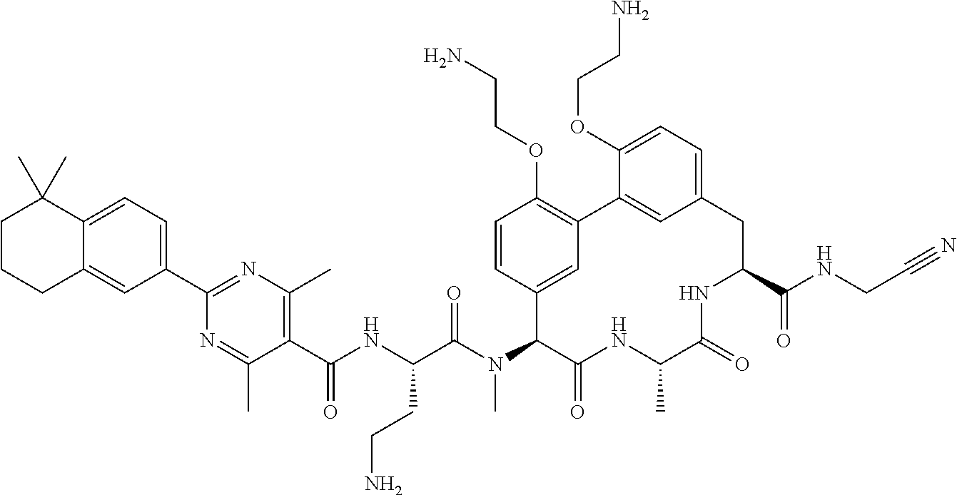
C1(C(NC(C(N(C2C(=O)NC(C)C(=O)NC(C(NCC#N)=O)CC3=CC=C(OCCN)C(=C3)C3=C(OCCN)C=CC2=C3)C)=O)CCN)=O)=C(C)N=C(C2=CC=C3C(=C2)CCCC3(C)C)N=C1C
